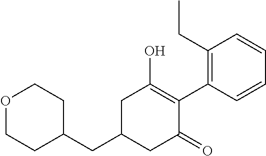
C1(CC2CC(=O)C(C3=C(CC)C=CC=C3)=C(O)C2)CCOCC1
